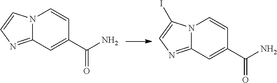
N12C(=NC=C1I)C=C(C(N)=O)C=C2.N12C(=NC=C1)C=C(C(N)=O)C=C2
